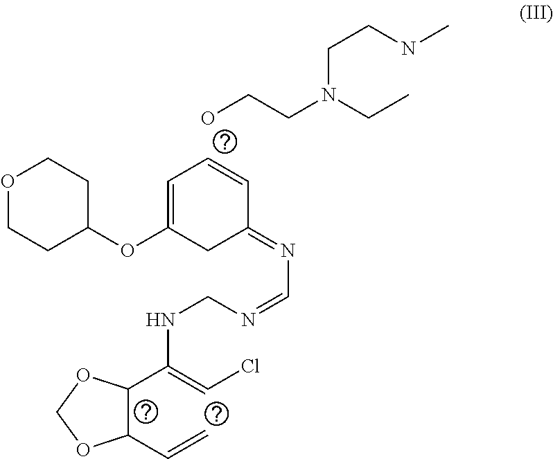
O1CCC(OC2=CC=CC(=NC=NCNC(=CCl)C3C(C=C)OCO3)C2)CC1.C(N(CC)CCO)CNC
